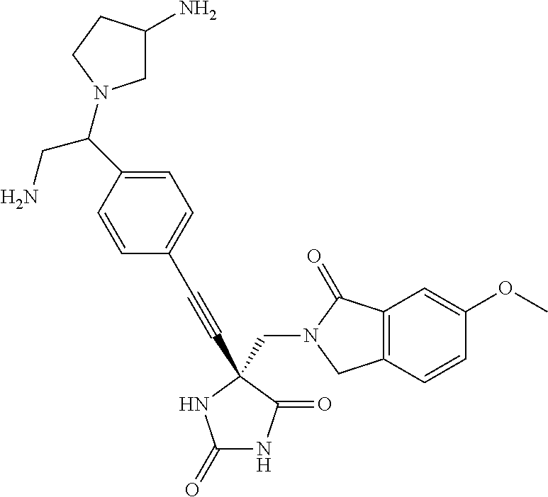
C(N1C(=O)C2=C(C1)C=CC(OC)=C2)C1(C#CC2=CC=C(C(CN)N3CC(N)CC3)C=C2)C(=O)NC(=O)N1
